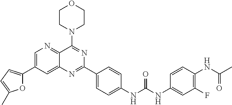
O1C(C2=CN=C3C(=C2)N=C(C2=CC=C(NC(NC4=CC(F)=C(NC(C)=O)C=C4)=O)C=C2)N=C3N2CCOCC2)=CC=C1C
